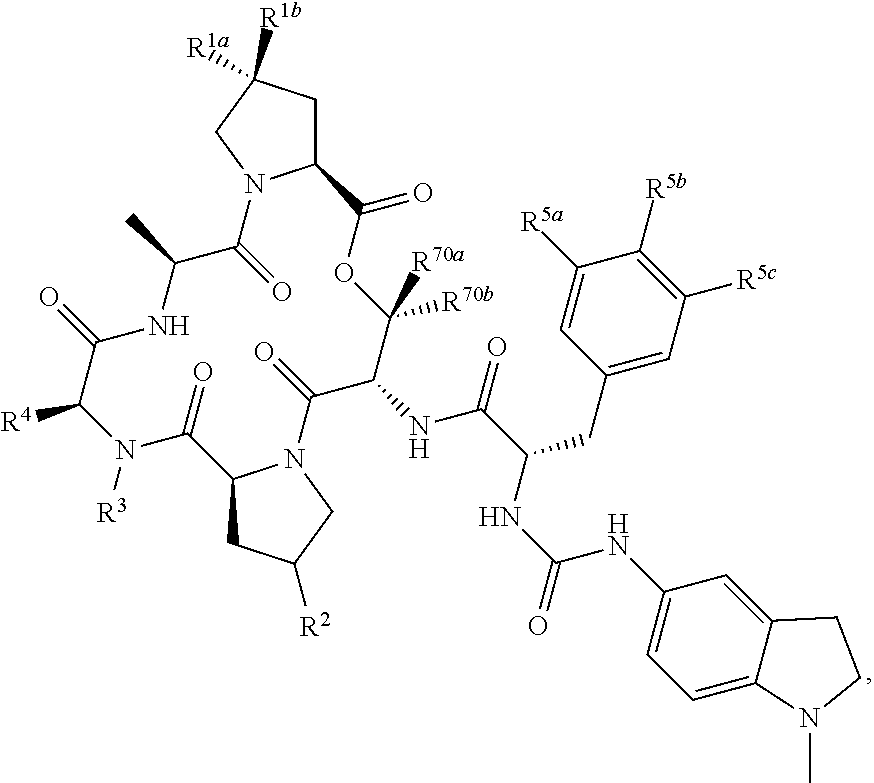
C1C([R1a])([R1b])CN2C1C(=O)OC([R70b])([R70a])C(NC(=O)C(NC(=O)NC1=CC=C3C(=C1)CCN3C)CC1=CC([R5c])=C([R5b])C([R5a])=C1)C(=O)N1C(CC([R2])C1)C(=O)N([R3])C([R4])C(=O)NC(C)C2=O
